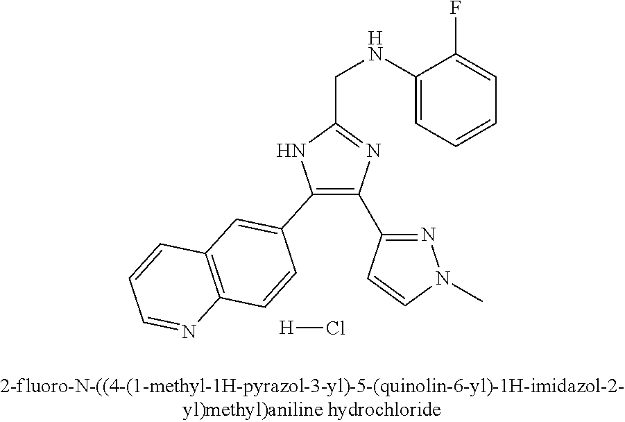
[H]Cl.C1(C2=CC3=C(C=C2)N=CC=C3)=C(C2=NN(C)C=C2)N=C(CNC2=CC=CC=C2F)N1
